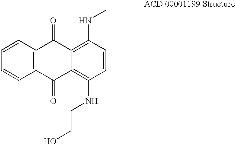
C1=CC2=C(C=C1)C(=O)C1=C(NCCO)C=CC(NC)=C1C2=O
